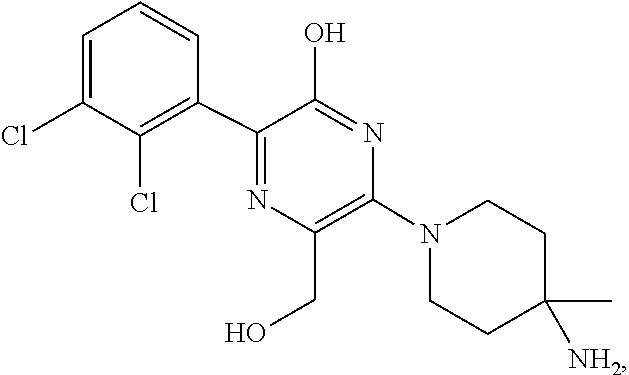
C1CN(C2=C(CO)N=C(C3=C(Cl)C(Cl)=CC=C3)C(O)=N2)CCC1(C)[NH2]
